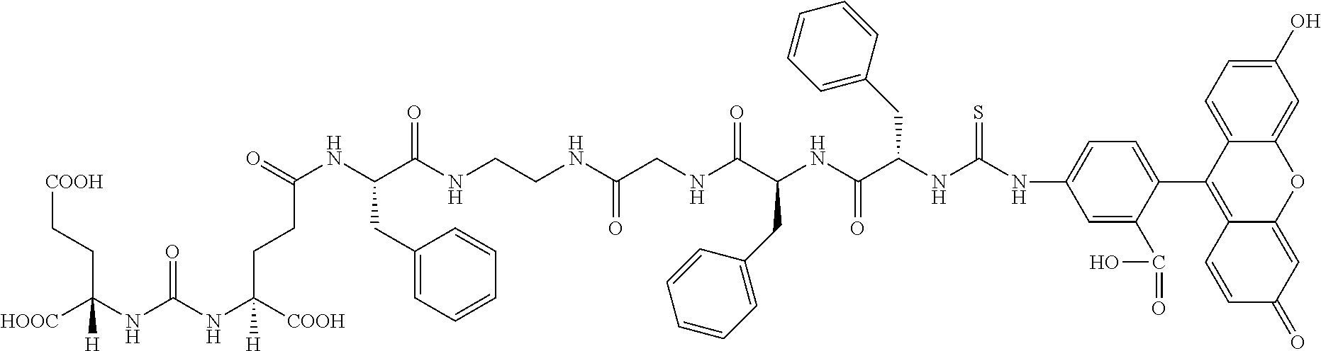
[COOH]CCC(NC(NC([COOH])(CCC(NC(C(NCCNC(CNC(C(NC(C(NC(NC1=CC=C(C2=C3C(=CC(=O)C=C3)OC3=CC(O)=CC=C23)C(C(=O)O)=C1)=S)CC1=CC=CC=C1)=O)CC1=CC=CC=C1)=O)=O)=O)CC1=CC=CC=C1)=O)[H])=O)([HOOC])[H]
